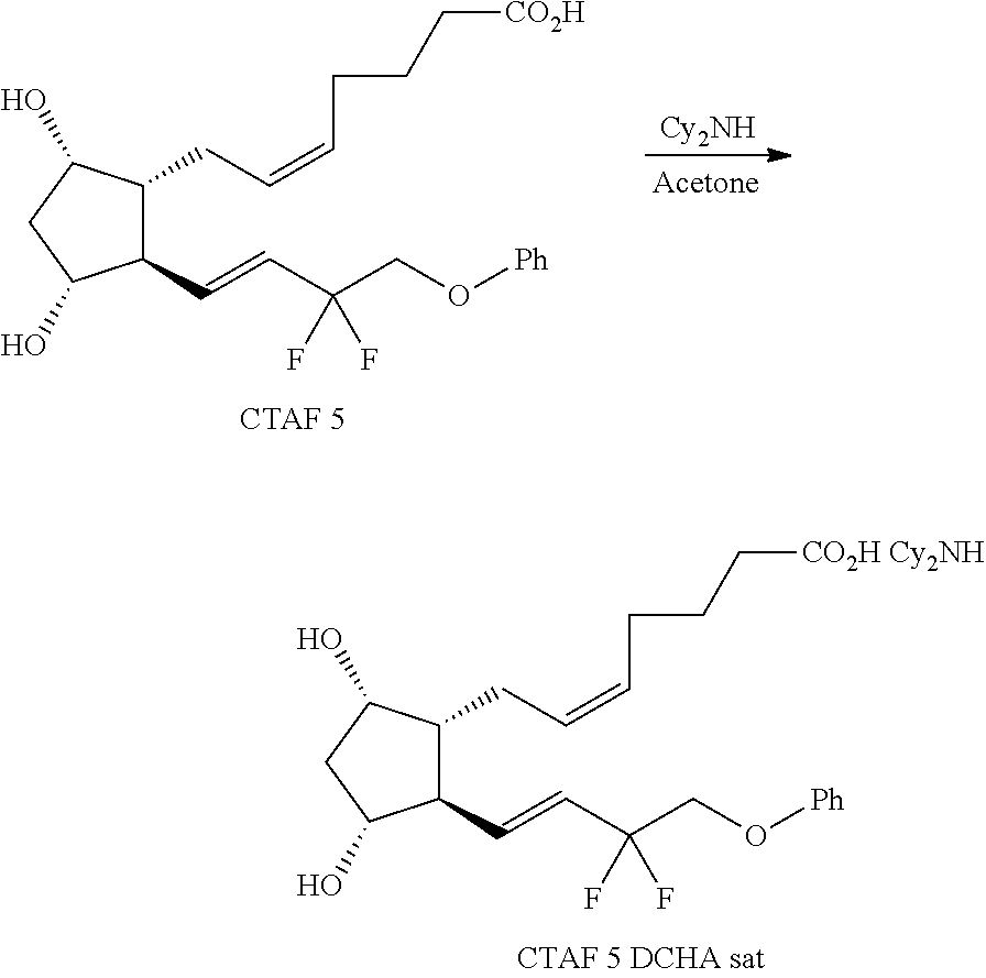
C1(C=CC(CO[Ph])(F)F)C(CC=CCCC[CO2H])C(O)CC1O.[Cy2NH].C1(C=CC(CO[Ph])(F)F)C(CC=CCCC[CO2H Cy2NH])C(O)CC1O
